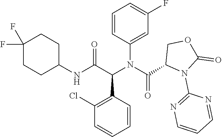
C1=C(N(C(C2N(C3=NC=CC=N3)C(=O)OC2)=O)C(C(NC2CCC(F)(F)CC2)=O)C2=C(Cl)C=CC=C2)C=CC=C1F
